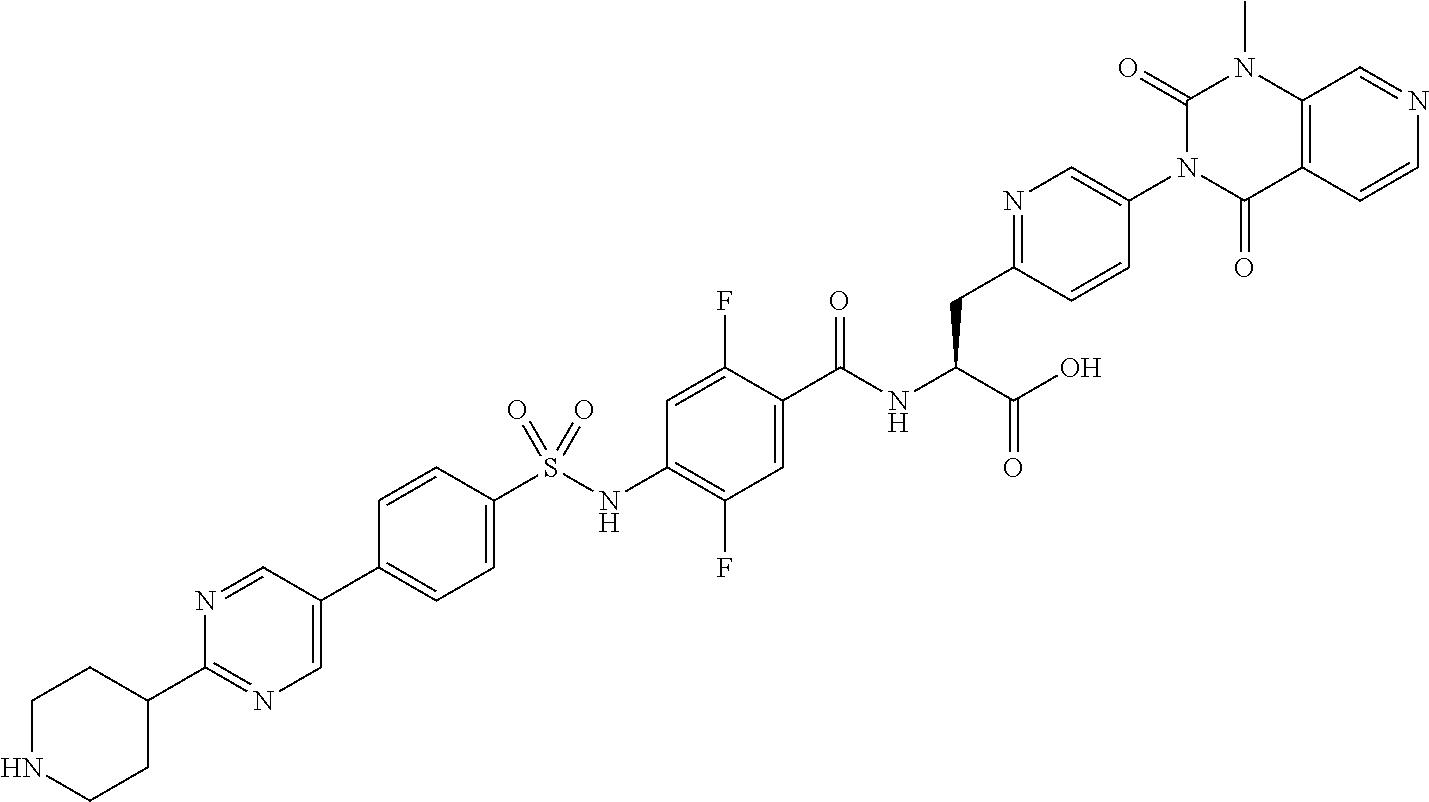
N(C(C(O)=O)CC1=NC=C(N2C(=O)C3=C(N(C)C2=O)C=NC=C3)C=C1)C(C1=CC(F)=C(NS(C2=CC=C(C3=CN=C(C4CCNCC4)N=C3)C=C2)(=O)=O)C=C1F)=O
